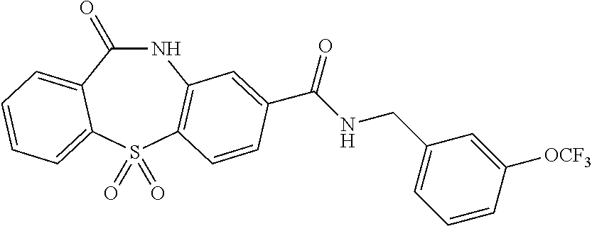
N1C(=O)C2=CC=CC=C2S(=O)(=O)C2=C1C=C(C(NCC1=CC=CC([OCF3])=C1)=O)C=C2
